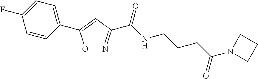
O1N=C(C(NCCCC(N2CCC2)=O)=O)C=C1C1=CC=C(F)C=C1
